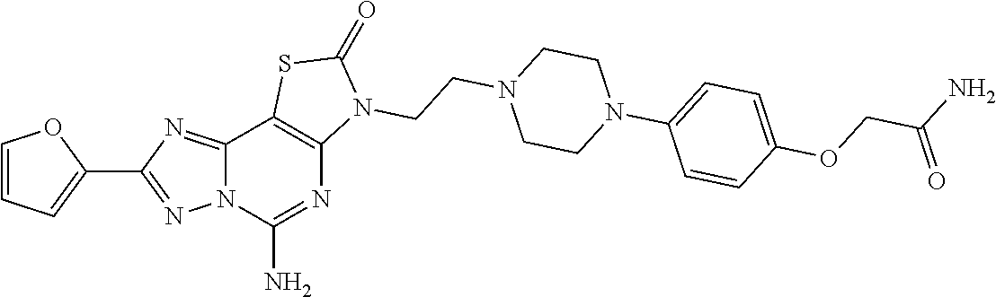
C12=NC(C3=CC=CO3)=NN1C(N)=NC1=C2SC(=O)N1CCN1CCN(C2=CC=C(OCC(N)=O)C=C2)CC1
